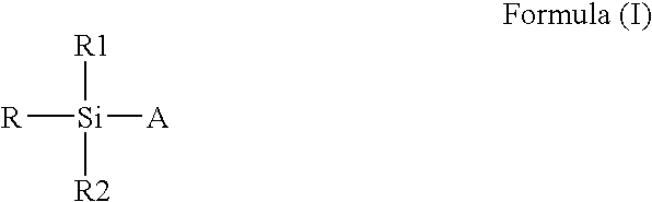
[R][Si]([A])([R1])[R2]
